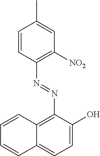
C12=C(N=NC3=C([NO2])C=C(C)C=C3)C(O)=CC=C1C=CC=C2
